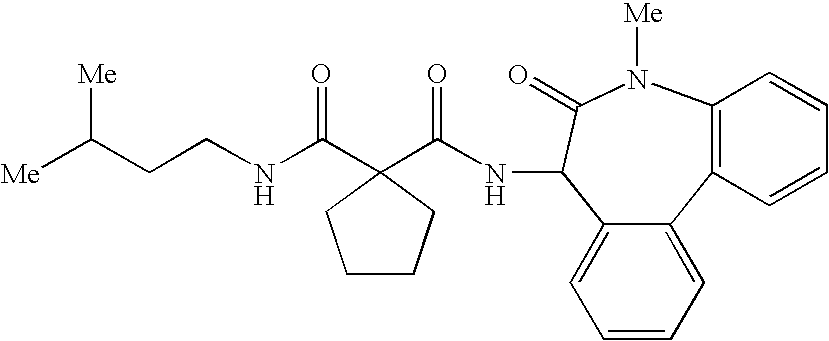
[Me]C(CCNC(C1(C(NC2C3=CC=CC=C3C3=C(C=CC=C3)N([Me])C2=O)=O)CCCC1)=O)[Me]
